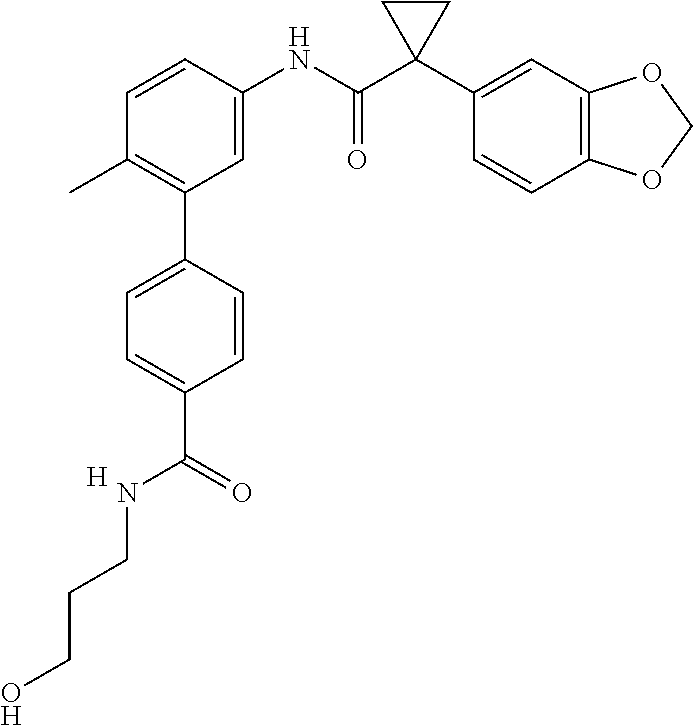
C1=C(NC(C2(C3=CC4=C(C=C3)OCO4)CC2)=O)C=CC(C)=C1C1=CC=C(C(=O)NCCCO)C=C1.[H]
